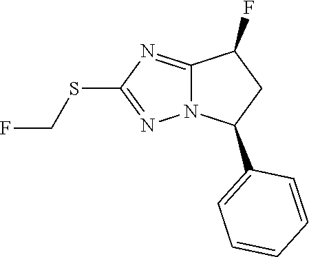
C12=NC(SCF)=NN1C(C1=CC=CC=C1)CC2F
